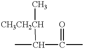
CC(C(C)=O)[CH3CH2CH]C
